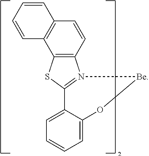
C1=CC=CC2=C1C1=C(C=C2)N2=C(S1)C1=CC=CC=C1O[Be]2
